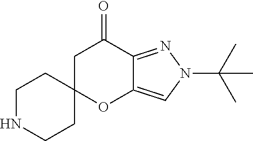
C1NCCC2(C1)OC1=CN(C(C)(C)C)N=C1C(=O)C2
